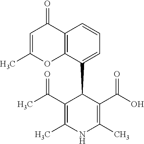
CC(C1=C(C)NC(C)=C(C(O)=O)C1C1=CC=CC2=C1OC(C)=CC2=O)=O
